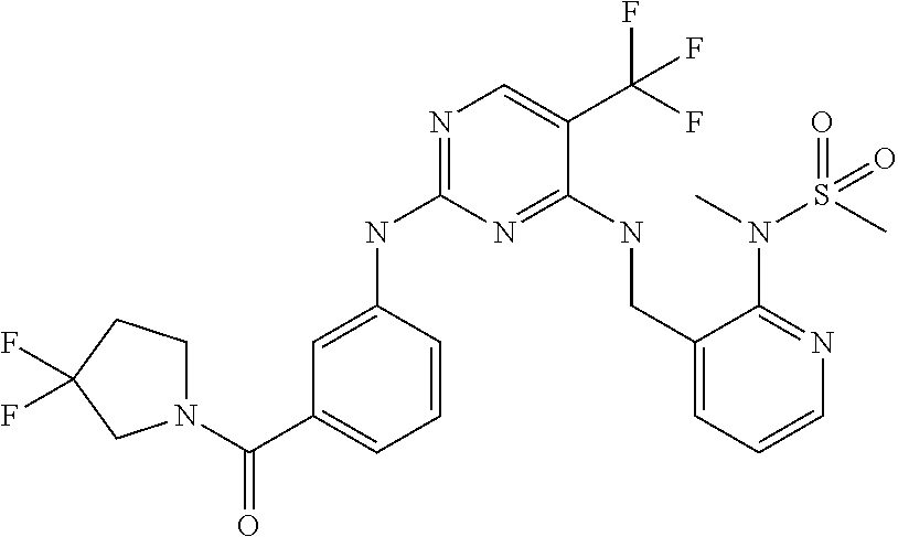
C1=CC(NC2=NC=C(C(F)(F)F)C(NCC3=CC=CN=C3N(S(C)(=O)=O)C)=N2)=CC(C(N2CCC(F)(F)C2)=O)=C1
